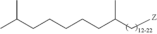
C(C(C[Z])C)CCCCC(C)C
